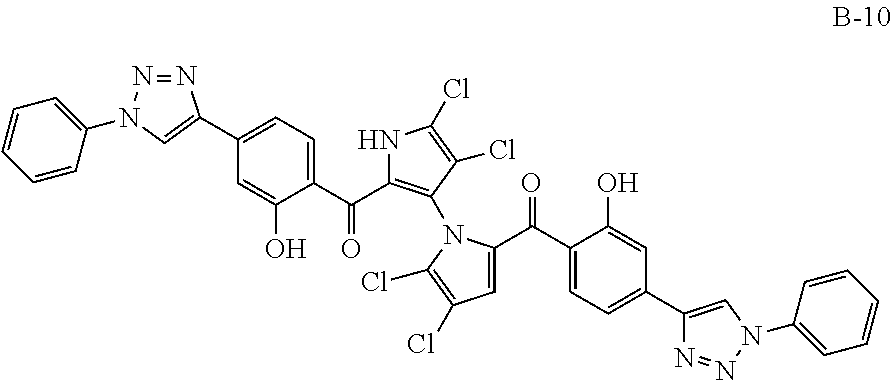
C1(C2=CN(C3=CC=CC=C3)N=N2)=CC=C(C(=O)C2=C(N3C(C(C4=CC=C(C5=CN(C6=CC=CC=C6)N=N5)C=C4O)=O)=CC(Cl)=C3Cl)C(Cl)=C(Cl)N2)C(O)=C1
